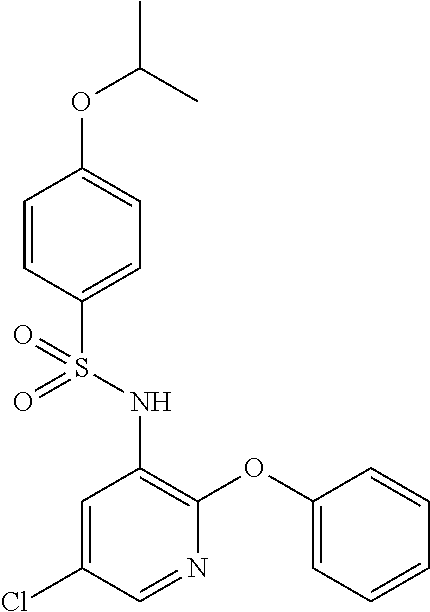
C1=CC(S(NC2=C(OC3=CC=CC=C3)N=CC(Cl)=C2)(=O)=O)=CC=C1OC(C)C
